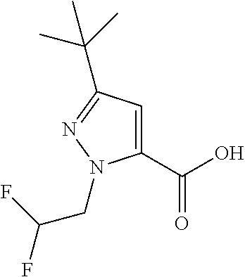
C1=C(C(O)=O)N(CC(F)F)N=C1C(C)(C)C
